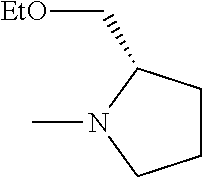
C1CC(C[EtO])N(C)C1
